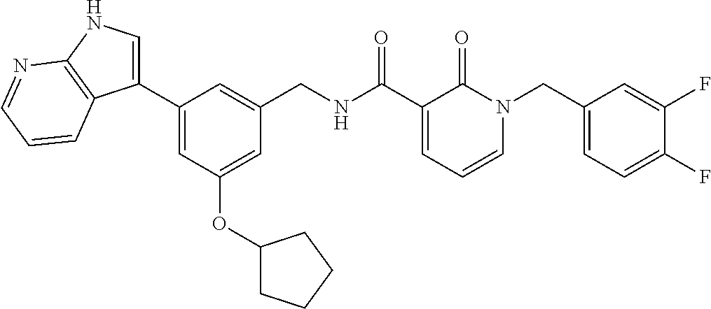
C1(C2=CNC3=C2C=CC=N3)=CC(OC2CCCC2)=CC(CNC(C2=CC=CN(CC3=CC=C(F)C(F)=C3)C2=O)=O)=C1
